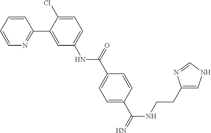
C1=CC=CN=C1C1=CC(NC(C2=CC=C(C(NCCC3=CNC=N3)=N)C=C2)=O)=CC=C1Cl
